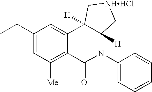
C1(CC)=CC([Me])=C2C(=C1)C1([H])C([H])(N(C3=CC=CC=C3)C2=O)C[NHHCl]C1
